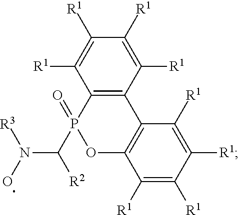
C12=C(C([R1])=C([R1])C([R1])=C1[R1])C1=C(OP2(=O)C([R2])N([R3])O)C([R1])=C([R1])C([R1])=C1[R1]
